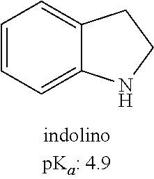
C1=CC=C2C(=C1)CCN2
